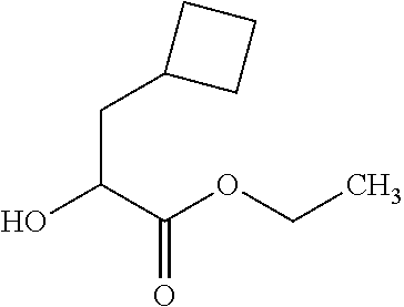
OC(C(OCC)=O)CC1CCC1
